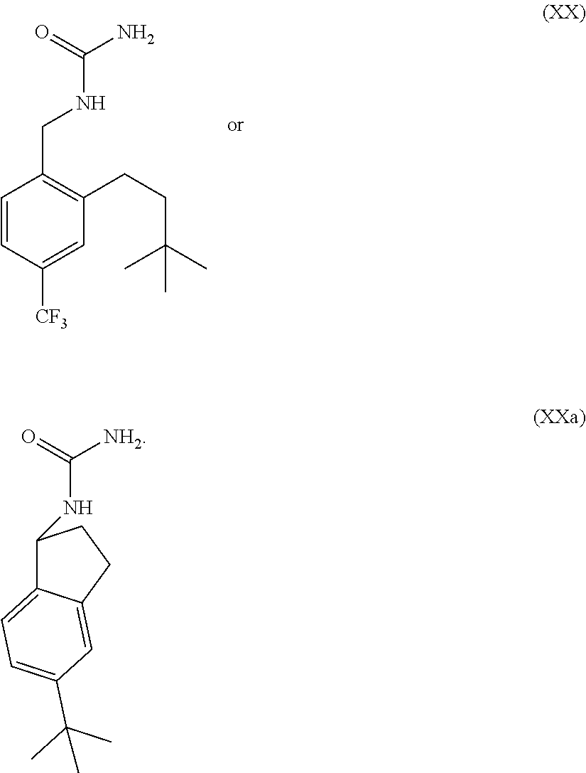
C1(NC([NH2])=O)C2=CC=C(C(C)(C)C)C=C2CC1.C1=CC([CF3])=CC(CCC(C)(C)C)=C1CNC(N)=O
